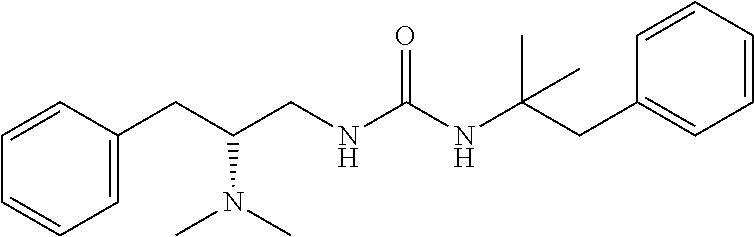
C1(CC(CNC(NC(CC2=CC=CC=C2)(C)C)=O)N(C)C)=CC=CC=C1
